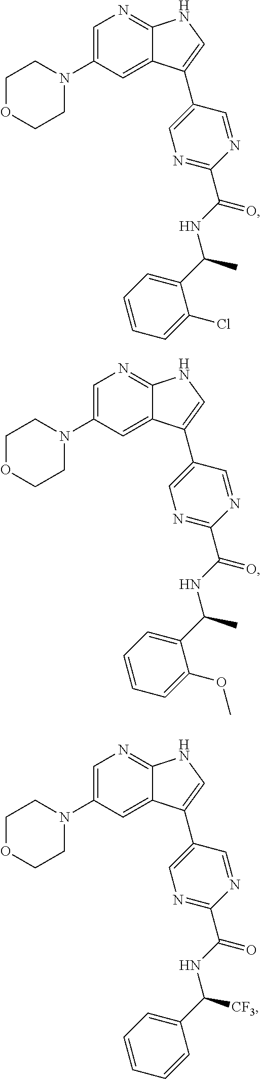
C1=C(N2CCOCC2)C=C2C(=N1)NC=C2C1=CN=C(C(NC(C2=CC=CC=C2Cl)C)=O)N=C1.C1=C(N2CCOCC2)C=C2C(=N1)NC=C2C1=CN=C(C(NC(C2=CC=CC=C2OC)C)=O)N=C1.C1=C(N2CCOCC2)C=C2C(=N1)NC=C2C1=CN=C(C(NC(C2=CC=CC=C2)[CF3])=O)N=C1
